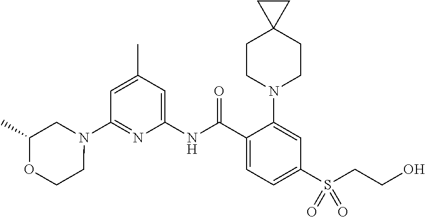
C1(N2CC(C)OCC2)=NC(NC(C2=CC=C(S(CCO)(=O)=O)C=C2N2CCC3(CC2)CC3)=O)=CC(C)=C1
